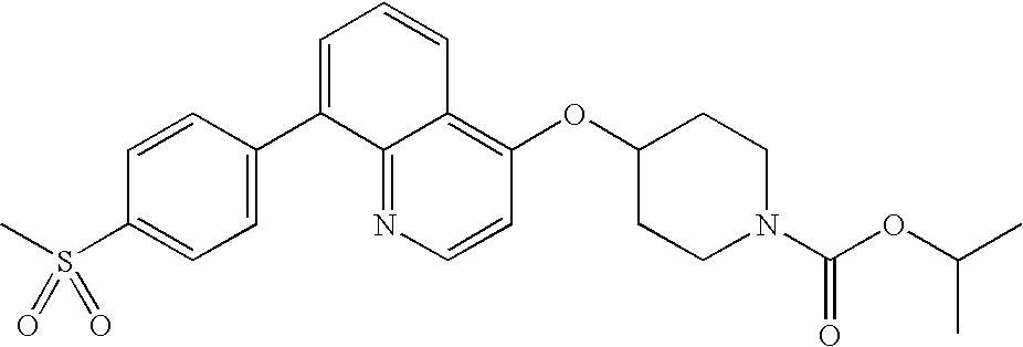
C1=CN=C2C(=C1OC1CCN(C(OC(C)C)=O)CC1)C=CC=C2C1=CC=C(S(C)(=O)=O)C=C1
